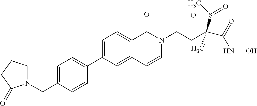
C1=C(CN2CCCC2=O)C=CC(C2=CC=C3C(=C2)C=CN(CCC(C(=O)NO)(S(C)(=O)=O)C)C3=O)=C1
